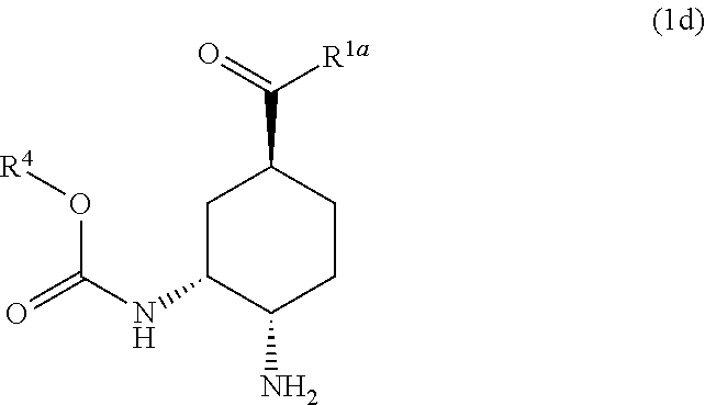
C1C(NC(=O)O[R4])C(N)CCC1C([R1a])=O
